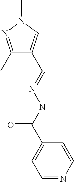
C1(C)=NN(C)C=C1C=NNC(=O)C1=CC=NC=C1
